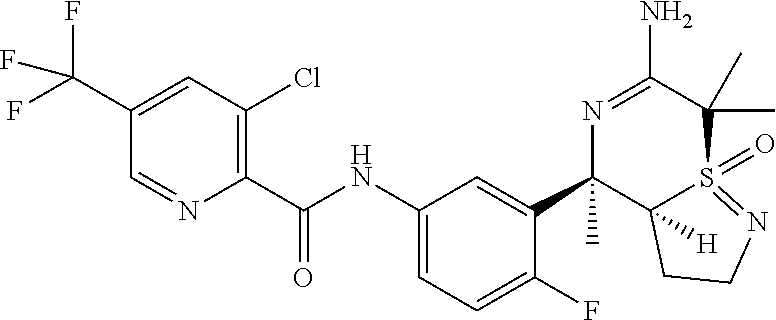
C(C1=CC(Cl)=C(C(NC2=CC=C(F)C(C3(C)C4([H])S(=O)(=NCC4)C(C)(C)C(N)=N3)=C2)=O)N=C1)(F)(F)F
